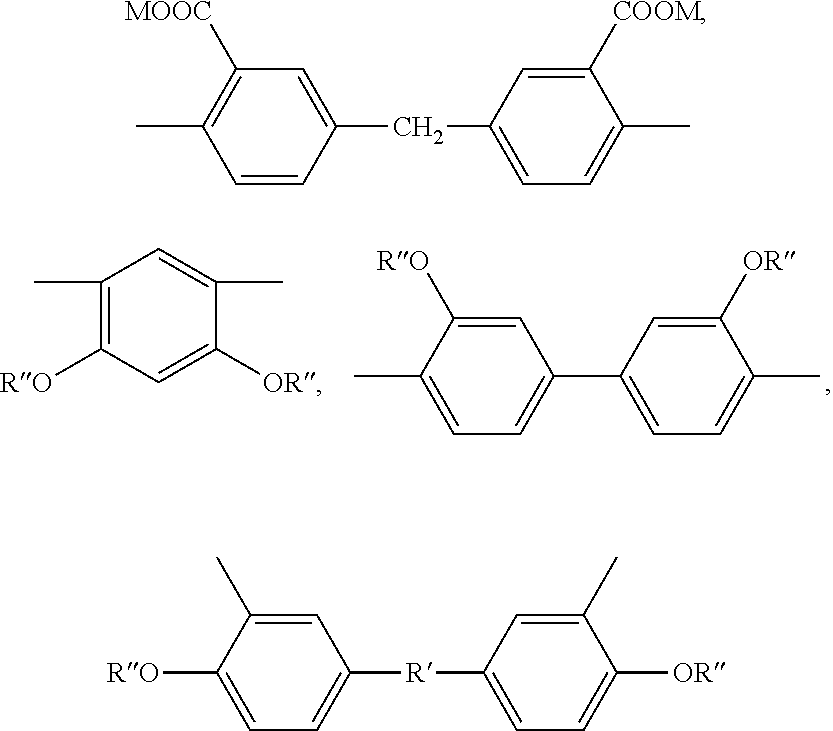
C1(C)=C([RO])C=C([OR])C(C)=C1.C1=C([RO])C(C)=CC=C1C1=CC=C(C)C([OR])=C1.C1=CC(CC2=CC=C(C)C([COOM])=C2)=CC([MOOC])=C1C.C1=C([RO])C(C)=CC([R]C2=CC=C([OR])C(C)=C2)=C1
